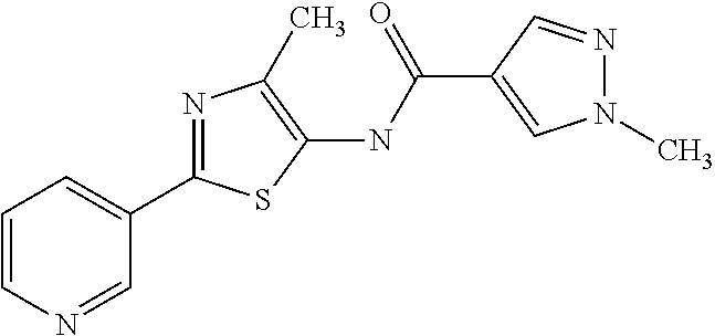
C1(NC(=O)C2=CN(C)N=C2)=C(C)N=C(C2=CC=CN=C2)S1
